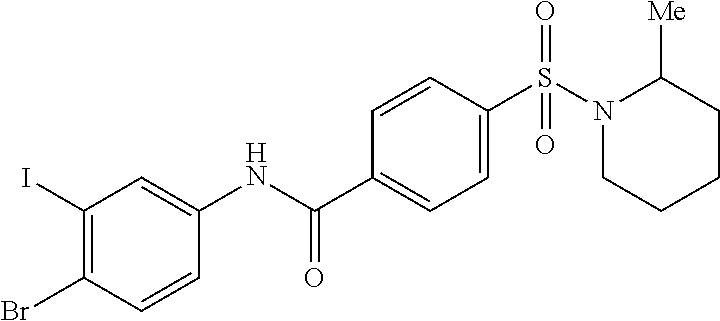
S(C1=CC=C(C(NC2=CC(I)=C(Br)C=C2)=O)C=C1)(N1CCCCC1[Me])(=O)=O
